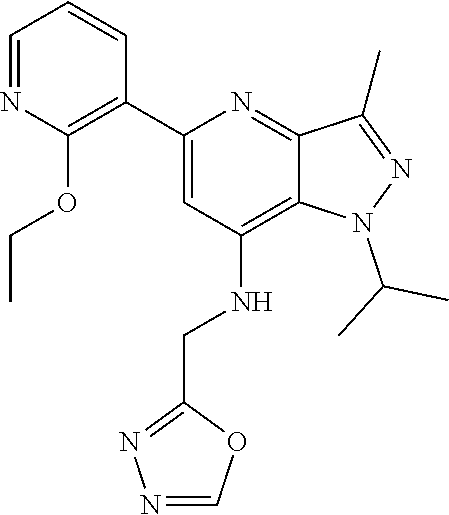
C12=C(NCC3=NN=CO3)C=C(C3=C(OCC)N=CC=C3)N=C1C(C)=NN2C(C)C
